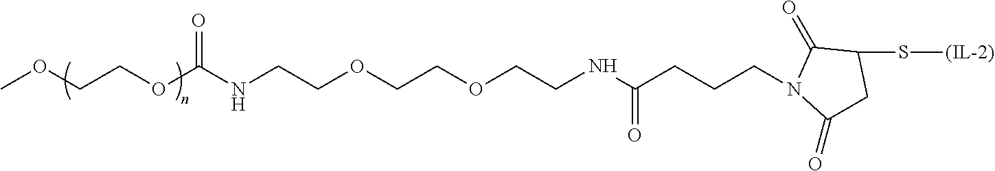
COCCOC(NCCOCCOCCNC(CCCN1C(=O)C(S[(IL-2)])CC1=O)=O)=O
